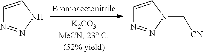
C1=CNN=N1.C1=CN(C[CN])N=N1
